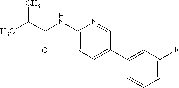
CC(C)C(=O)NC1=CC=C(C2=CC(F)=CC=C2)C=N1
